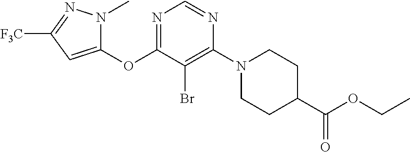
C1(OC2=NC=NC(N3CCC(C(OCC)=O)CC3)=C2Br)=CC([F3C])=NN1C
